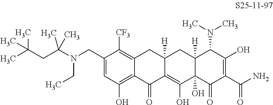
C1(CN(C(CC(C)(C)C)(C)C)CC)=CC(O)=C2C(=C1[CF3])CC1([H])C(=C(O)C3(O)C([H])(C1)C(N(C)C)C(O)=C(C(N)=O)C3=O)C2=O
